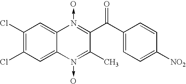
C1(Cl)=C(Cl)C=C2C(=C1)N(->O)=C(C(C1=CC=C([NO2])C=C1)=O)C(C)=N2->O
